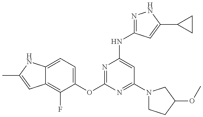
C12=C(F)C(OC3=NC(NC4=NNC(C5CC5)=C4)=CC(N4CCC(OC)C4)=N3)=CC=C1NC(C)=C2
